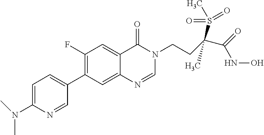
C1=C(N(C)C)N=CC(C2=C(F)C=C3C(=C2)N=CN(CCC(C(=O)NO)(S(=O)(=O)C)C)C3=O)=C1
